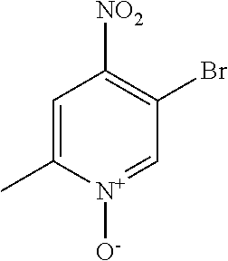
C1=C(C)[N+]([O-])=CC(Br)=C1[NO2]
